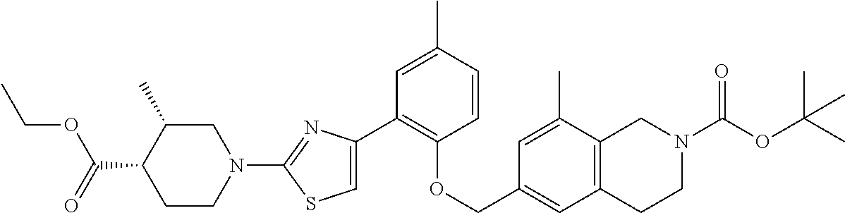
C1(C2=C(OCC3=CC4=C(C(C)=C3)CN(C(OC(C)(C)C)=O)CC4)C=CC(C)=C2)=CSC(N2CC(C)C(C(=O)OCC)CC2)=N1
